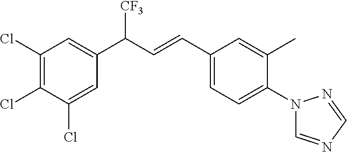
C1(Cl)=C(Cl)C(Cl)=CC(C(C=CC2=CC=C(N3C=NC=N3)C(C)=C2)[CF3])=C1
